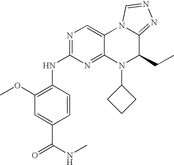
N1=C(NC2=C(OC)C=C(C(=O)NC)C=C2)N=C2C(=C1)N1C(=NN=C1)C(CC)N2C1CCC1
